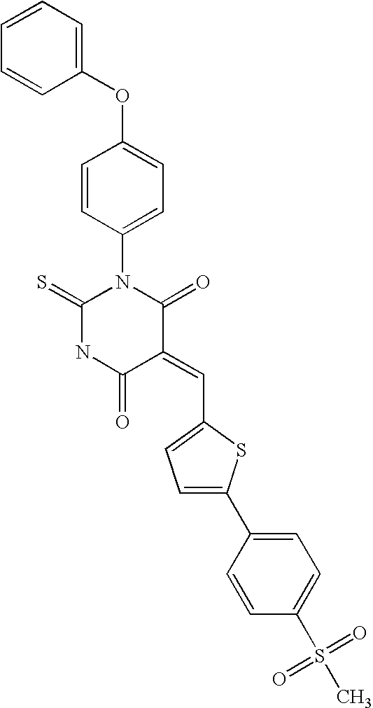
C1(OC2=CC=C(N3C(=S)NC(=O)C(=CC4=CC=C(C5=CC=C(S(C)(=O)=O)C=C5)S4)C3=O)C=C2)=CC=CC=C1
